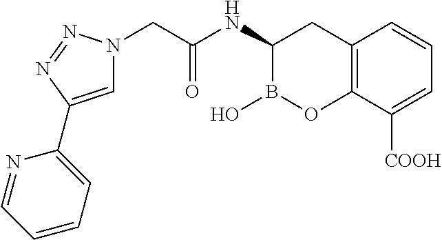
C1=C(C2=CC=CC=N2)N=NN1CC(=O)NC1B(O)OC2=C(C1)C=CC=C2[COOH]
